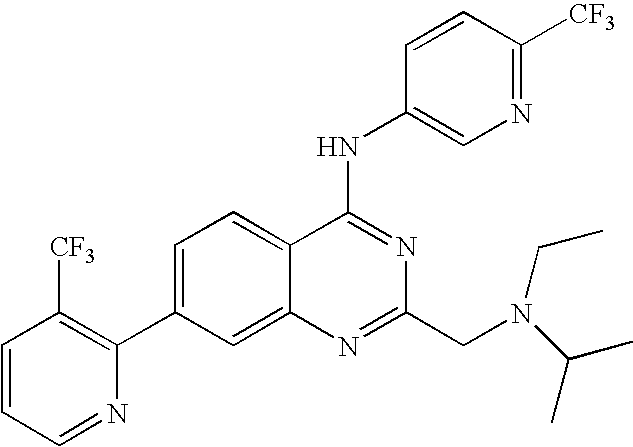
C1=CC=NC(C2=CC=C3C(=C2)N=C(CN(C(C)C)CC)N=C3NC2=CN=C([CF3])C=C2)=C1[CF3]
